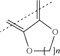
O1COC(=C)C1=C
